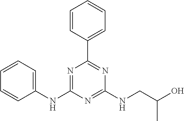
C1(NC2=NC(C3=CC=CC=C3)=NC(NCC(O)C)=N2)=CC=CC=C1
